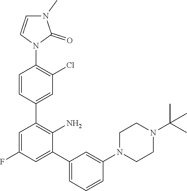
C1=CC(C2=C(N)C(C3=CC=CC(N4CCN(C(C)(C)C)CC4)=C3)=CC(F)=C2)=CC(Cl)=C1N1C(=O)N(C)C=C1
